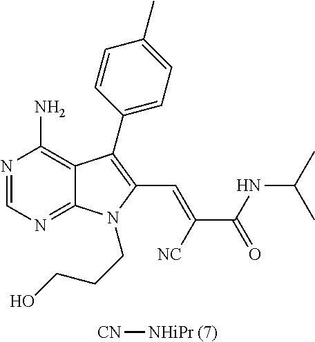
N1=CN=C2C(=C1N)C(C1=CC=C(C)C=C1)=C(C=C(C(NC(C)C)=O)[NC])N2CCCO.[CN][NHiPr (7)]
